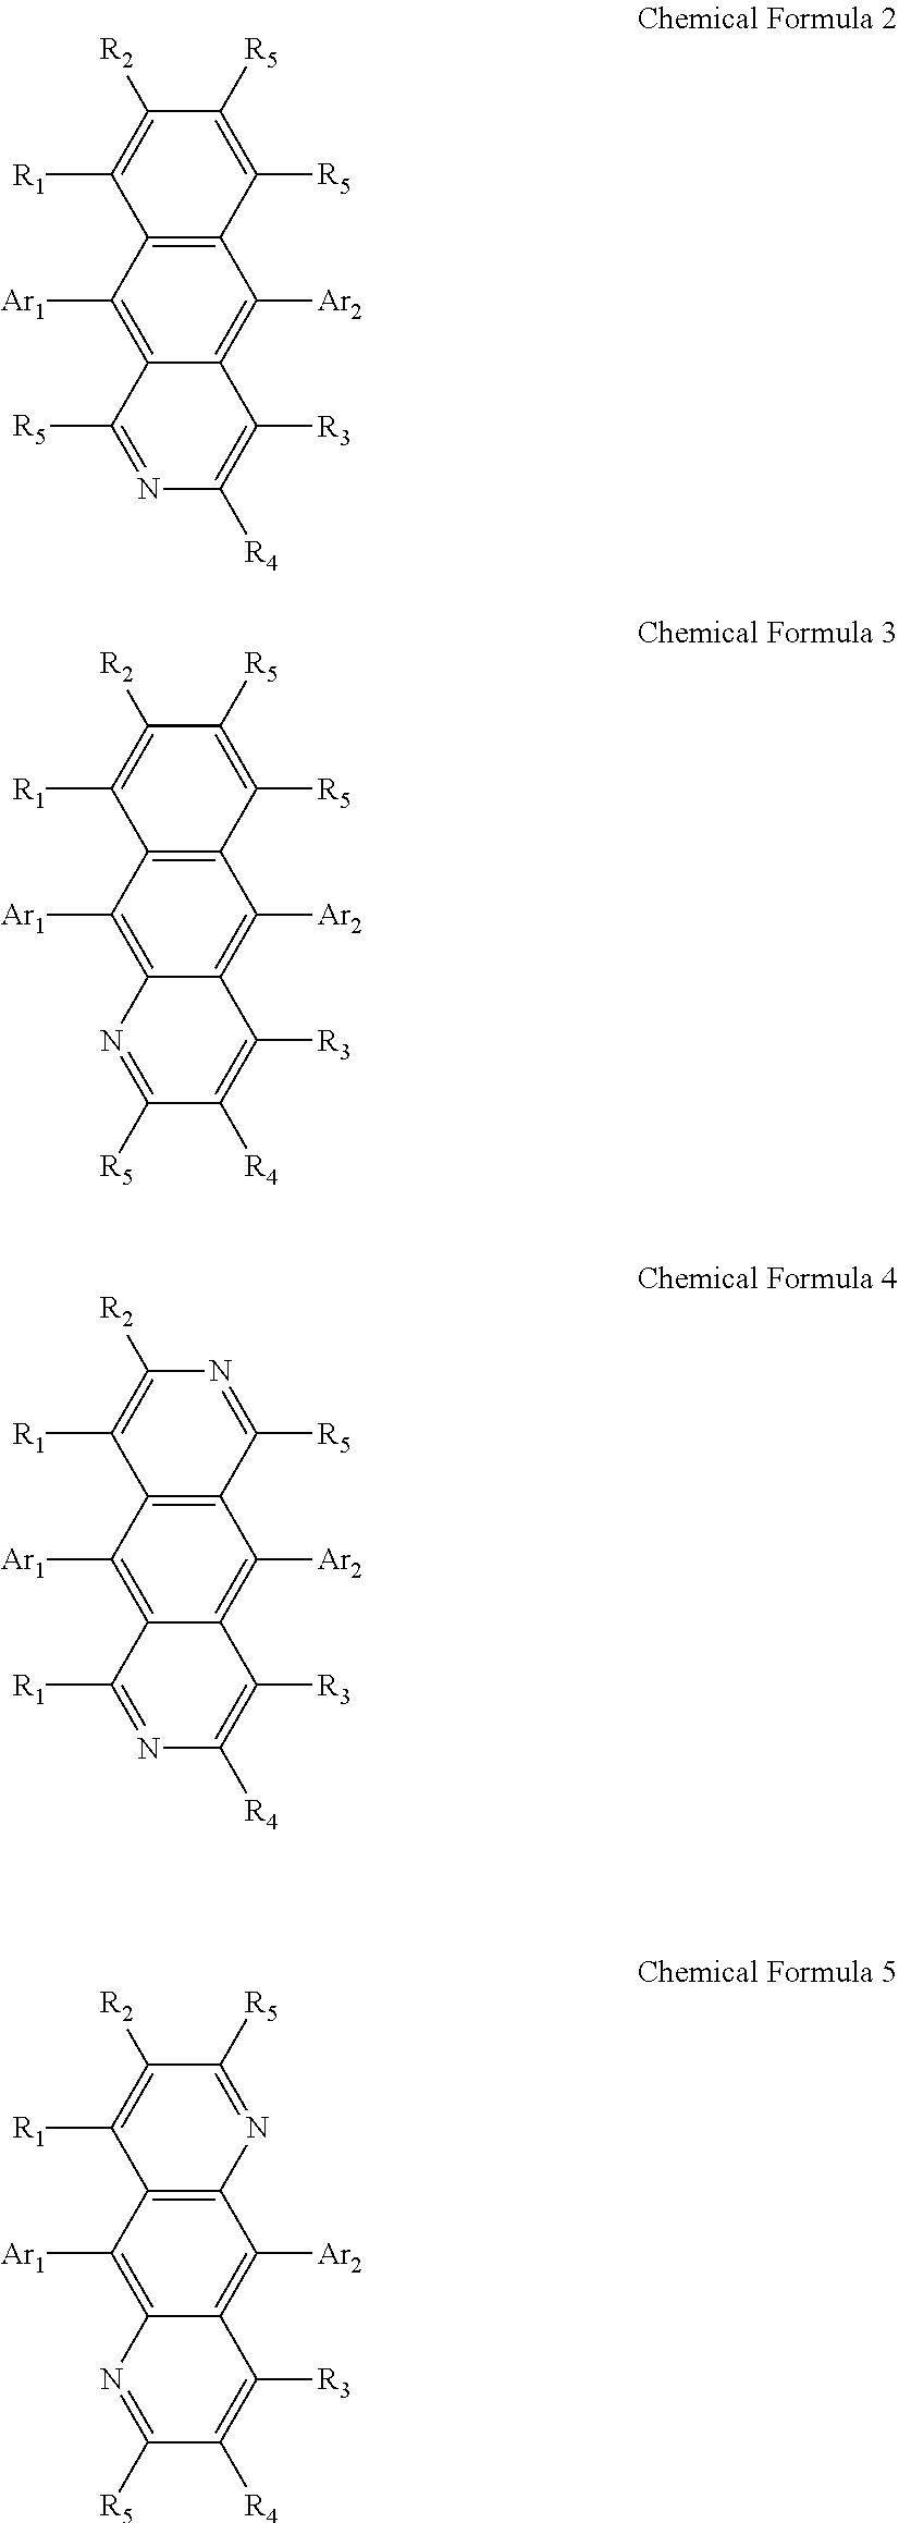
C12=C(C([Ar1])=C3C(=C1[Ar2])C([R3])=C([R4])N=C3[R5])C([R1])=C([R2])C([R5])=C2[R5].C12=C(C([Ar1])=C3C(=C1[Ar2])C([R3])=C([R4])C([R5])=N3)C([R1])=C([R2])C([R5])=C2[R5].C12=C(C([Ar1])=C3C(=C1[Ar2])C([R3])=C([R4])N=C3[R1])C([R1])=C([R2])N=C2[R5].C12=C(C([Ar1])=C3C(=C1[Ar2])C([R3])=C([R4])C([R5])=N3)C([R1])=C([R2])C([R5])=N2
